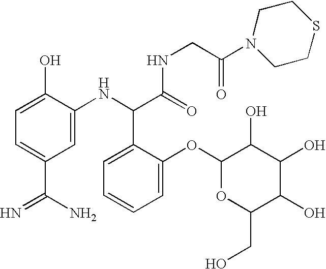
C1=C(O)C(NC(C(=O)NCC(=O)N2CCSCC2)C2=CC=CC=C2OC2OC(CO)C(O)C(O)C2O)=CC(C(=N)N)=C1
